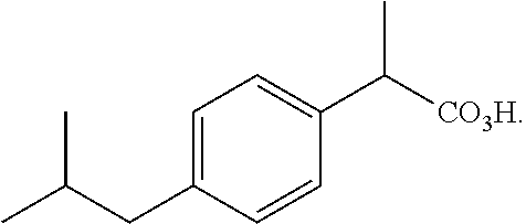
CC(C)CC1=CC=C(C([CO3H])C)C=C1
